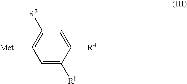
[Met]C1=C([R3])C=C([R4])C([Rb])=C1
